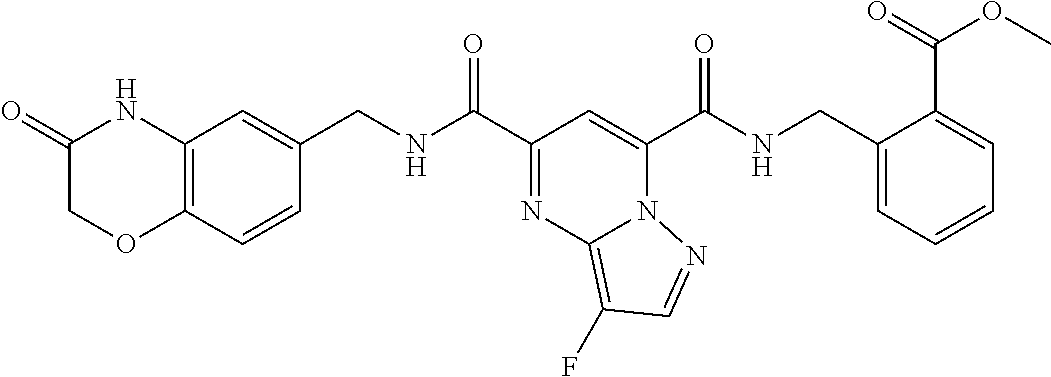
C1(C(NCC2=CC3=C(C=C2)OCC(=O)N3)=O)=NC2=C(F)C=NN2C(C(NCC2=CC=CC=C2C(=O)OC)=O)=C1
